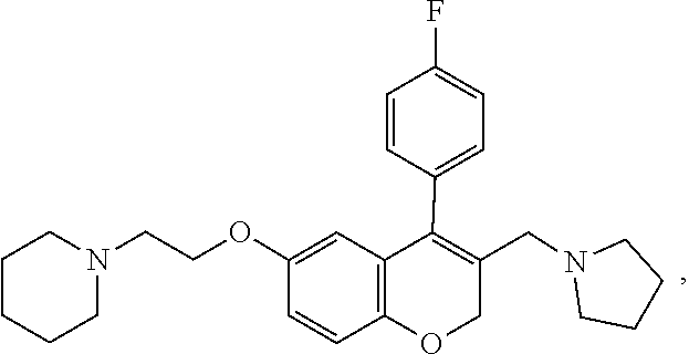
C1CN(CC2=C(C3=CC=C(F)C=C3)C3=C(C=CC(OCCN4CCCCC4)=C3)OC2)CC1
